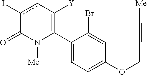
C1(C2=C([Y])cc(I)C(=O)N2[Me])=CC=C(OCC#C[Me])C=C1Br
